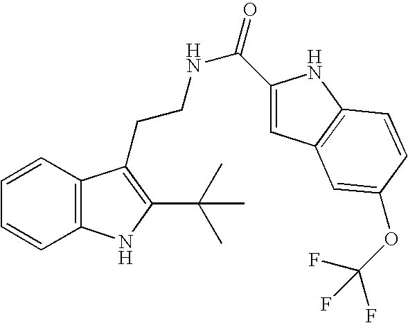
C1=CC2=C(C=C1)NC(C(C)(C)C)=C2CCNC(=O)C1=CC2=C(N1)C=CC(OC(F)(F)F)=C2
